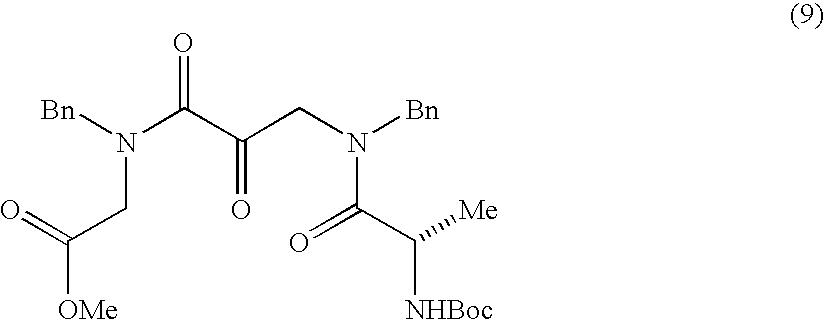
C(C(CN([Bn])C(C([NHBoc])[Me])=O)=O)(N([Bn])CC([OMe])=O)=O
